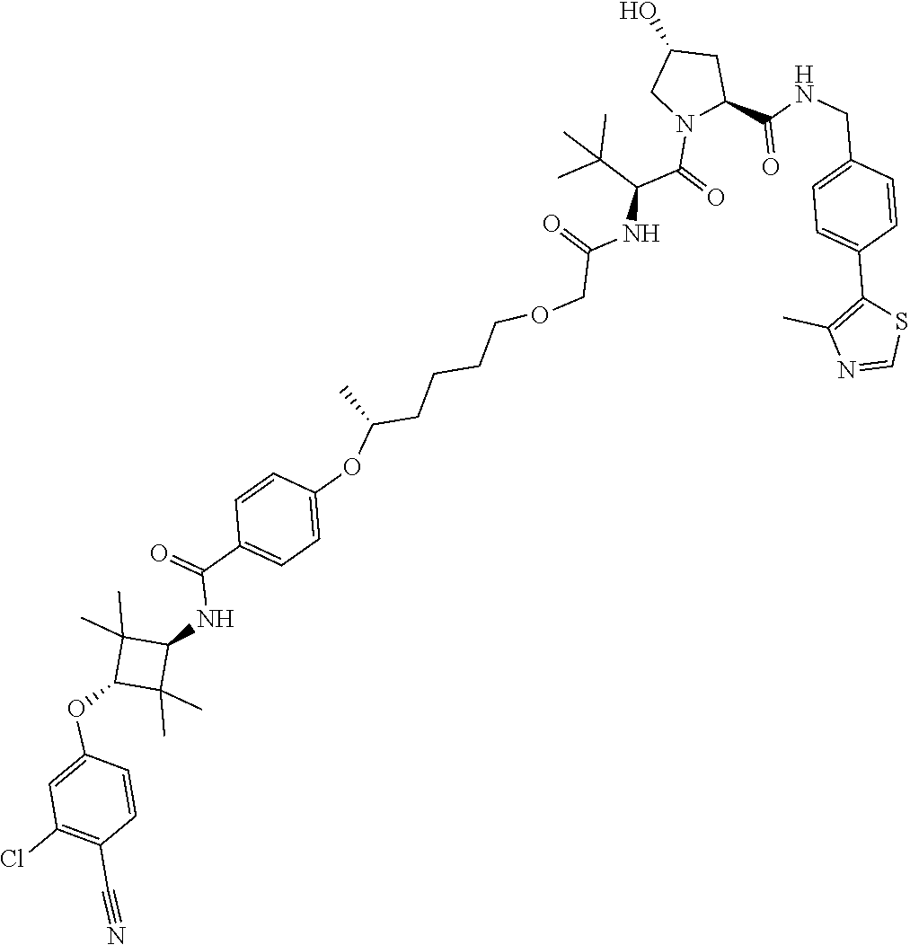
C1=C(CNC(C2CC(O)CN2C(=O)C(C(C)(C)C)NC(=O)COCCCCC(OC2=CC=C(C(=O)NC3C(C)(C)C(OC4=CC(Cl)=C(C#N)C=C4)C3(C)C)C=C2)C)=O)C=CC(C2=C(C)N=CS2)=C1
